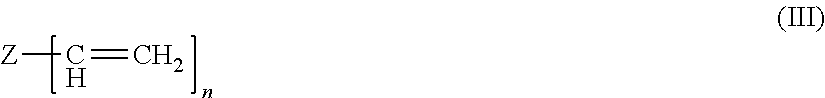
[Z]C=C
